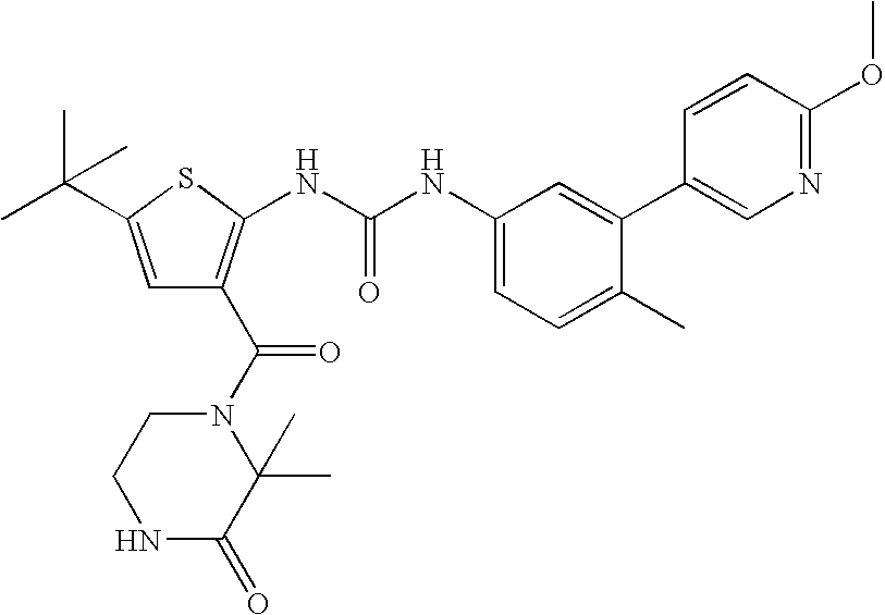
C1(C2=CC(NC(NC3=C(C(N4CCNC(=O)C4(C)C)=O)C=C(C(C)(C)C)S3)=O)=CC=C2C)=CN=C(OC)C=C1
